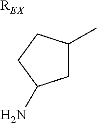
[REX].C1(C)CC(N)CC1
